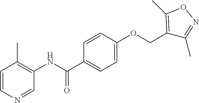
C1=CN=CC(NC(C2=CC=C(OCC3=C(C)ON=C3C)C=C2)=O)=C1C
